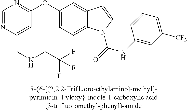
C1=NC(CNCC(F)(F)F)=CC(OC2=CC=C3C(=C2)C=CN3C(=O)NC2=CC([CF3])=CC=C2)=N1
